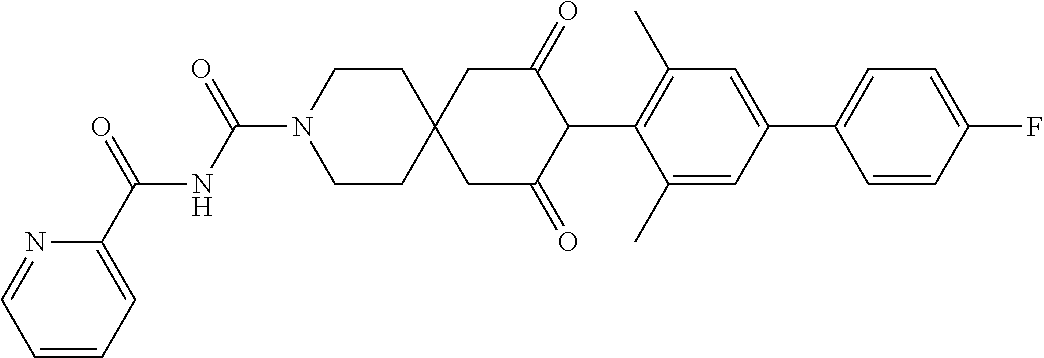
C1(C)=CC(C2=CC=C(F)C=C2)=CC(C)=C1C1C(=O)CC2(CC1=O)CCN(C(NC(C1=CC=CC=N1)=O)=O)CC2
